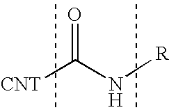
[CNT]C(N[R])=O
